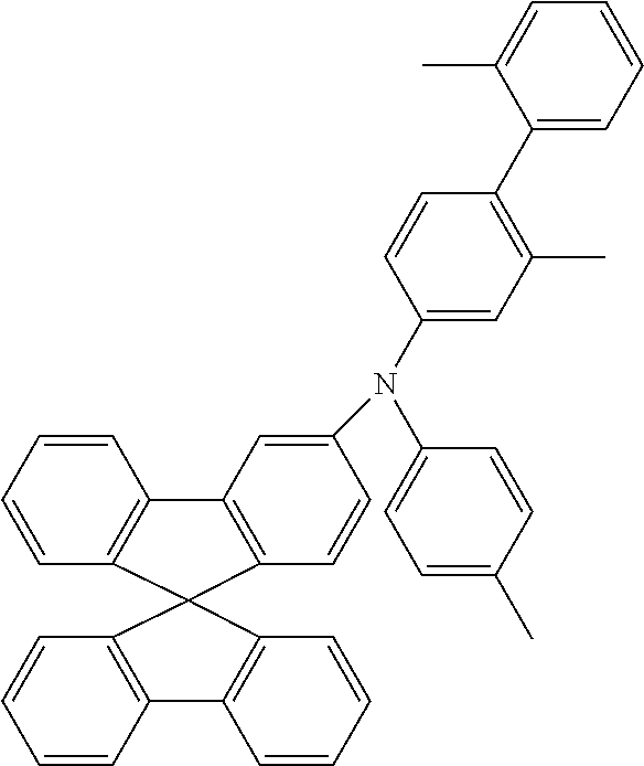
C1=CC2=C(C=C1)C1(C3=C2C=CC=C3)C2=C(C=CC=C2)C2=C1C=CC(N(C1=CC=C(C)C=C1)C1=CC(C)=C(C3=CC=CC=C3C)C=C1)=C2
